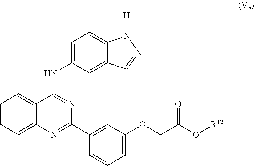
C12=CC=CC=C1C(NC1=CC=C3C(=C1)C=NN3[H])=NC(C1=CC(OCC(O[R12])=O)=CC=C1)=N2
